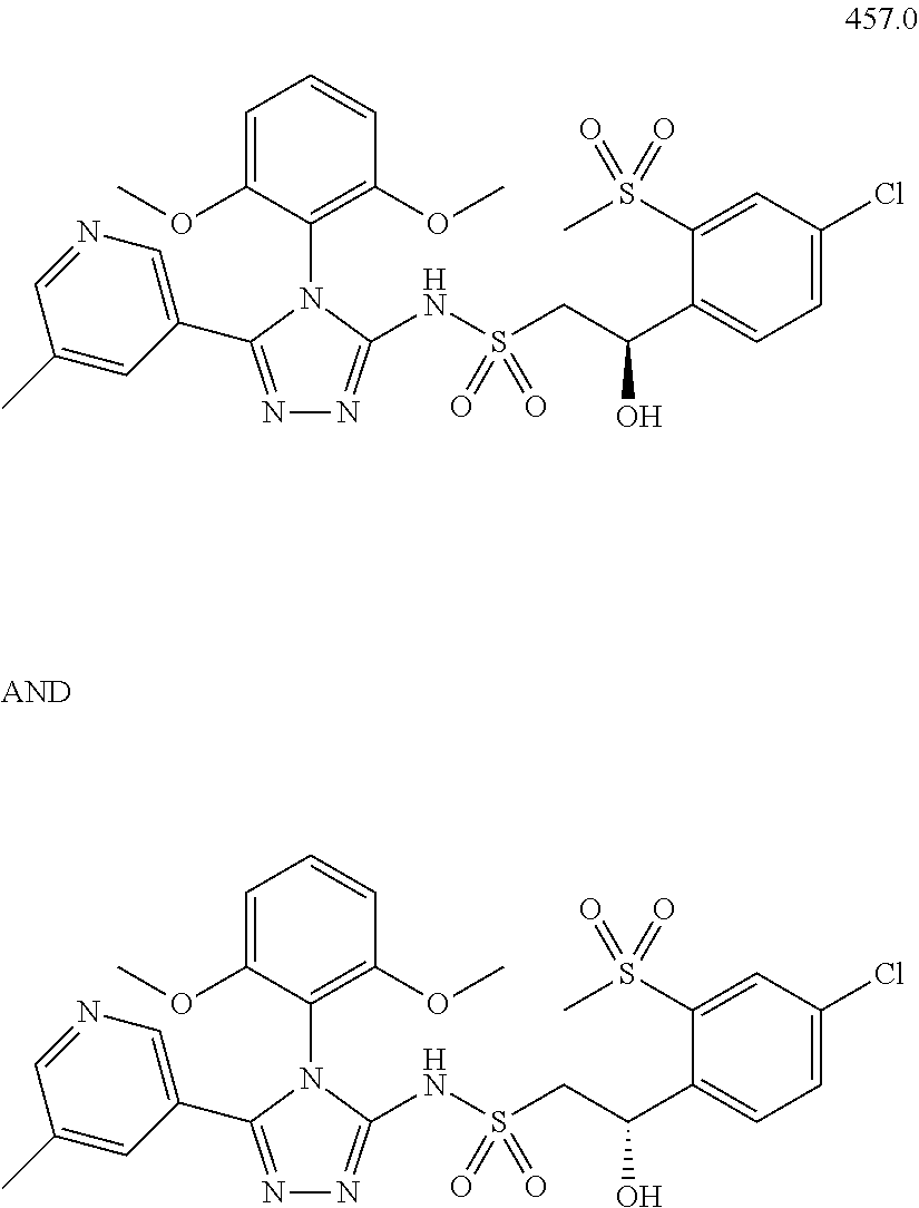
C1=C(OC)C(N2C(NS(CC(C3=CC=C(Cl)C=C3S(C)(=O)=O)O)(=O)=O)=NN=C2C2=CN=CC(C)=C2)=C(OC)C=C1.C1=C(OC)C(N2C(NS(CC(C3=CC=C(Cl)C=C3S(C)(=O)=O)O)(=O)=O)=NN=C2C2=CN=CC(C)=C2)=C(OC)C=C1
